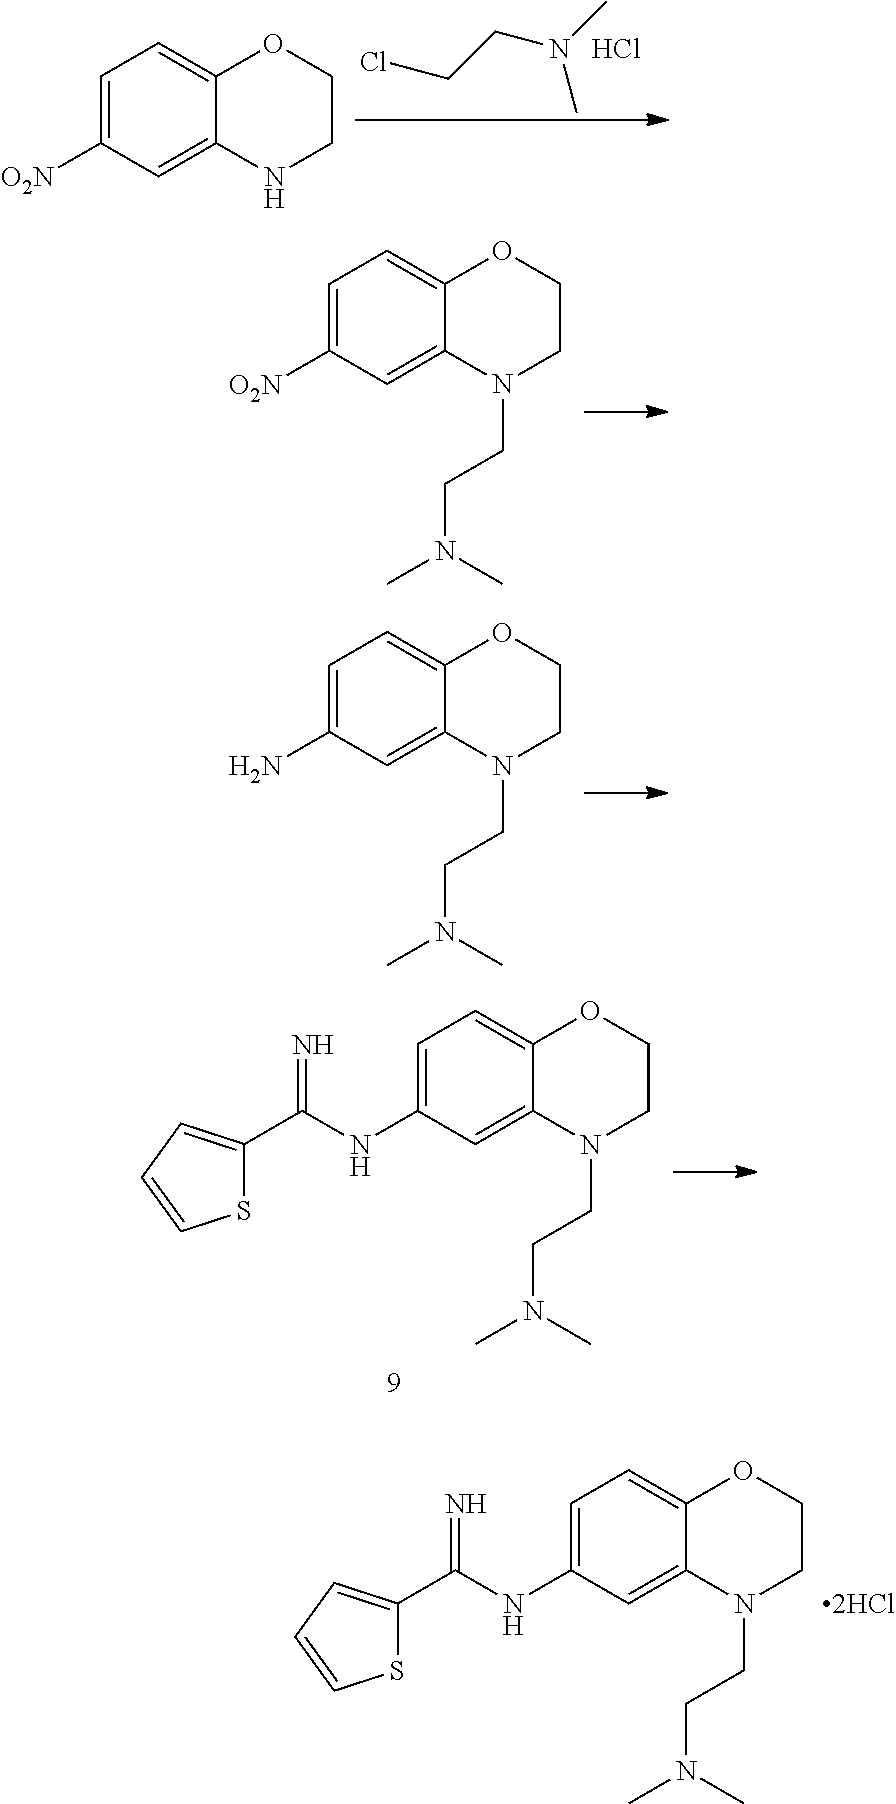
ClCCN(C)C.Cl.C1=C([O2N])C=C2C(=C1)OCCN2.C1=C([O2N])C=C2C(=C1)OCCN2CCN(C)C.C1=C(N)C=C2C(=C1)OCCN2CCN(C)C.C1=C(NC(=N)C2=CC=CS2)C=C2C(=C1)OCCN2CCN(C)C.C1=C(NC(=N)C2=CC=CS2)C=C2C(=C1)OCCN2CCN(C)C.[2HCl]
